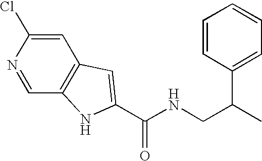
C1=C(Cl)N=CC2=C1C=C(C(NCC(C1=CC=CC=C1)C)=O)N2
